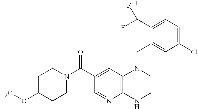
C12=C(C=C(C(N3CCC(OC)CC3)=O)C=N1)N(CC1=CC(Cl)=CC=C1C(F)(F)F)CCN2
